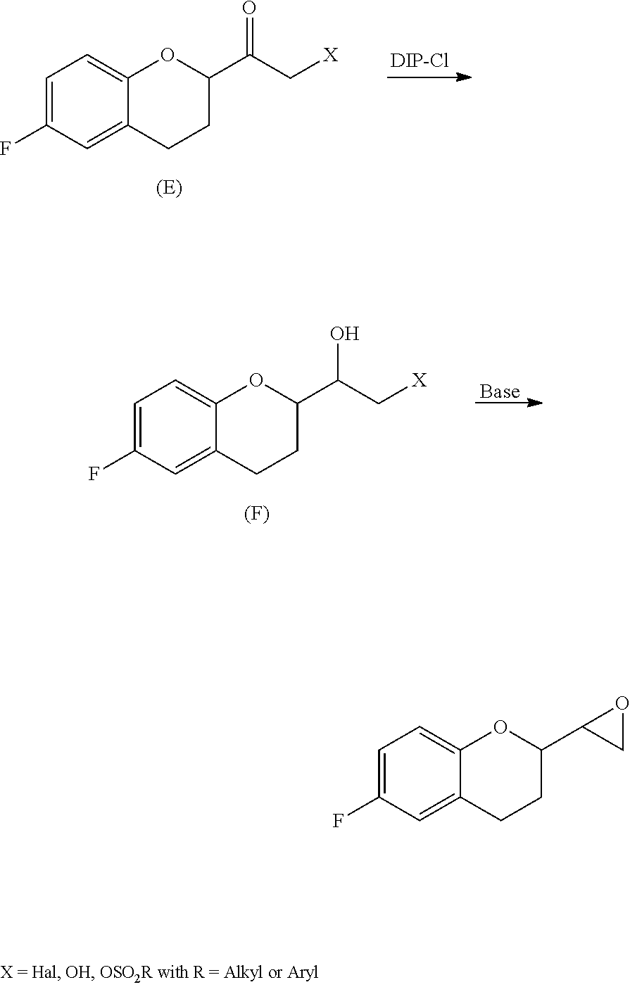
[DIP-Cl].C1=C(F)C=C2C(=C1)OC(C(C[X])=O)CC2.[Base].C1=C(F)C=C2C(=C1)OC(C(C[X])O)CC2.[(F)].C1=C(F)C=C2C(=C1)OC(C1CO1)CC2
